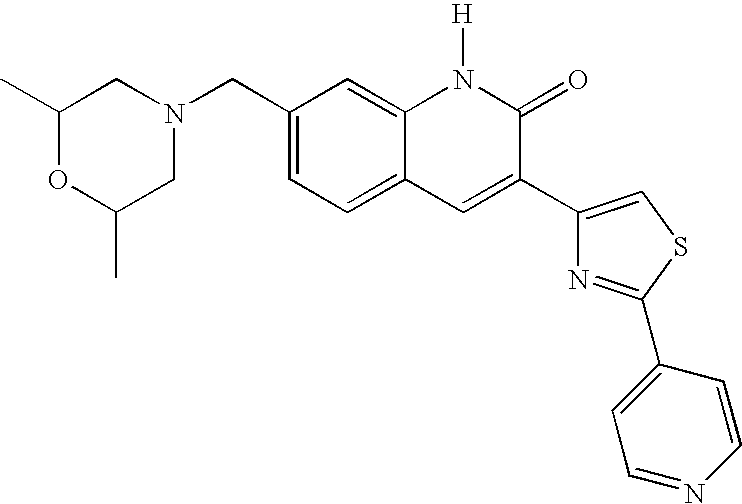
C1(C)OC(C)CN(CC2=CC=C3C(=C2)N([H])C(=O)C(C2=CSC(C4=CC=NC=C4)=N2)=C3)C1
